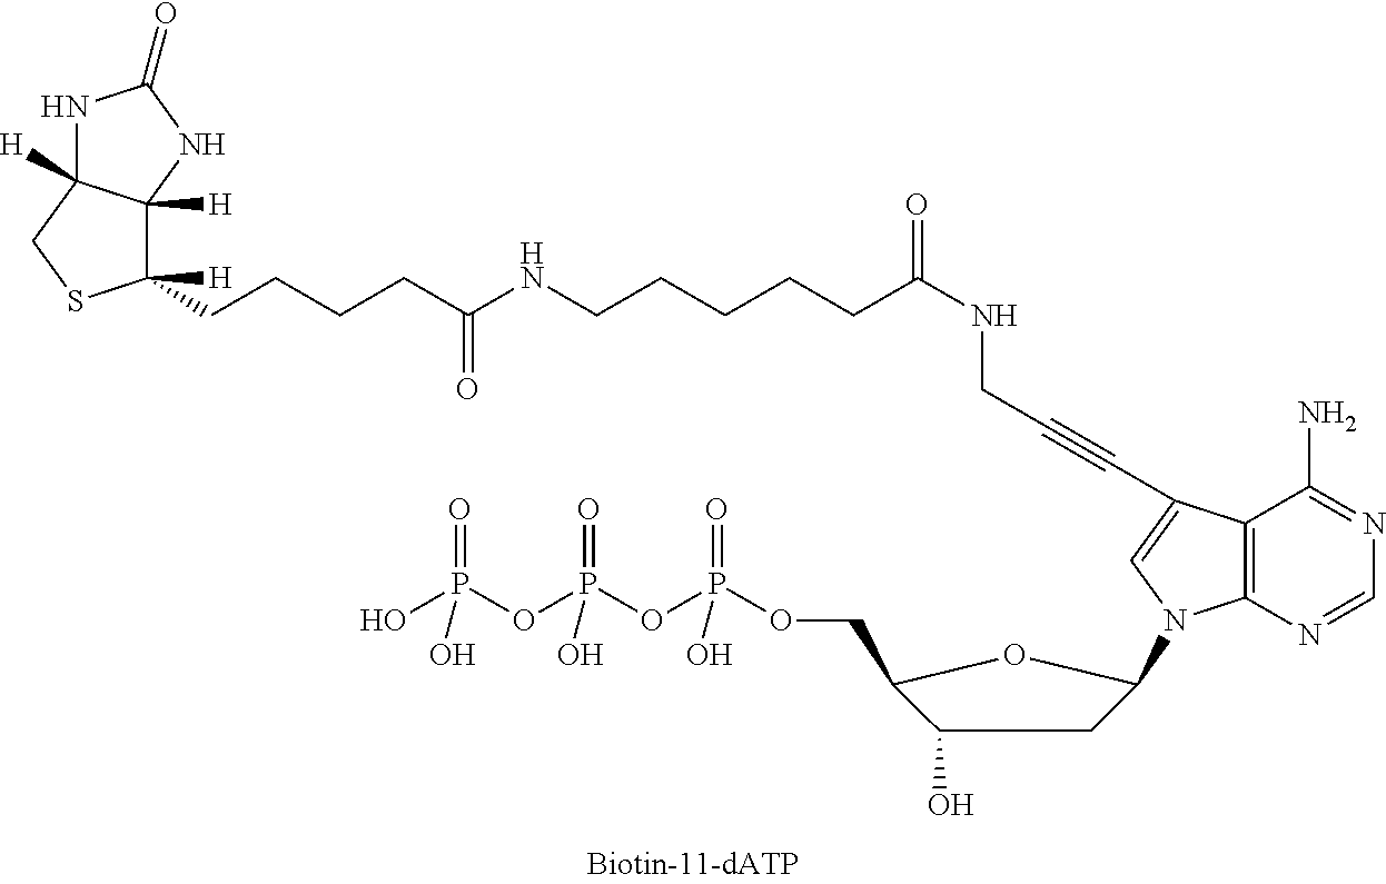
N1C2([H])C([H])(NC1=O)C(CCCCC(NCCCCCC(NCC#CC1=CN(C3CC(O)C(COP(OP(OP(O)(=O)O)(=O)O)(=O)O)O3)C3=C1C(N)=NC=N3)=O)=O)([H])SC2
